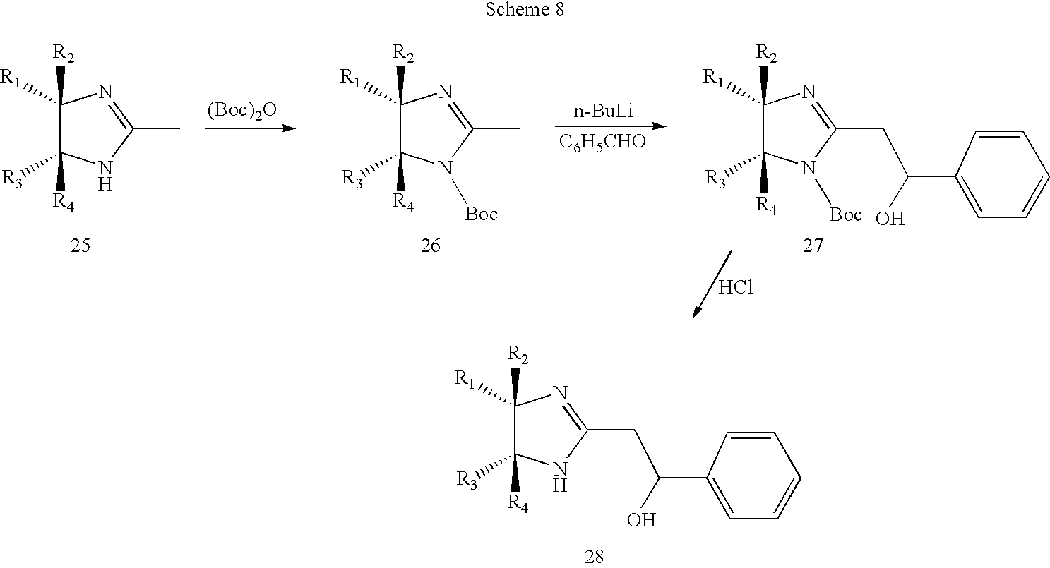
C1([R2])([R1])C([R3])([R4])NC(C)=N1.C1([R2])([R1])C([R3])([R4])N([Boc])C(C)=N1.C1([R2])([R1])C([R3])([R4])N([Boc])C(CC(C2=CC=CC=C2)O)=N1.[(Boc)2O].[n-BuLi].[C6H5CHO].Cl.C1([R2])([R1])C([R3])([R4])NC(CC(C2=CC=CC=C2)O)=N1
